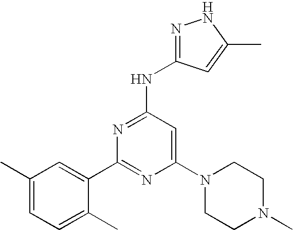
N(C1=NC(C2=CC(C)=CC=C2C)=NC(N2CCN(C)CC2)=C1)C1=NNC(C)=C1
